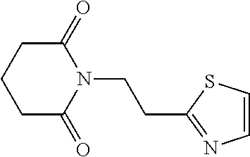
C1C(=O)N(CCC2=NC=CS2)C(=O)CC1
